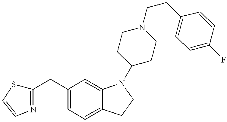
C1(CC2=NC=CS2)=CC=C2C(=C1)N(C1CCN(CCC3=CC=C(F)C=C3)CC1)CC2
